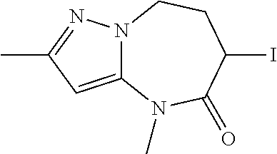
N12C(=CC(C)=N1)N(C)C(=O)C(I)CC2
